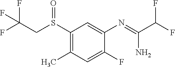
S(C1=C(C)C=C(F)C(N=C(N)C(F)F)=C1)(CC(F)(F)F)=O
